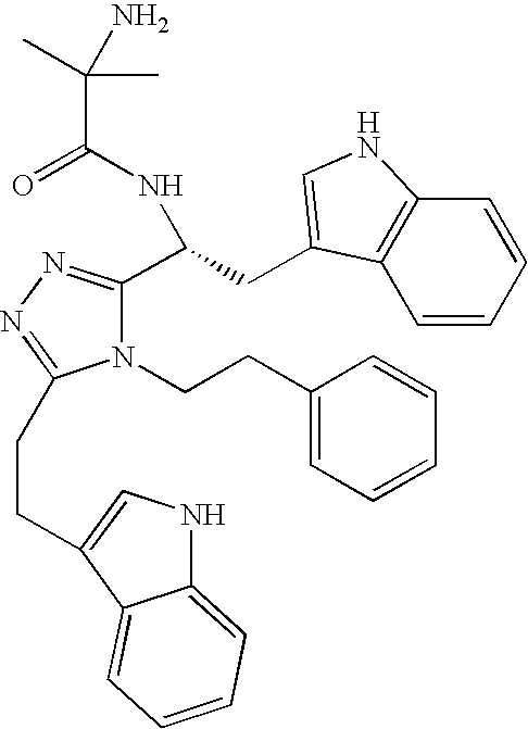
N1(CCC2=CC=CC=C2)C(C(CC2=CNC3=C2C=CC=C3)NC(=O)C(C)(C)N)=NN=C1CCC1=CNC2=CC=CC=C21
